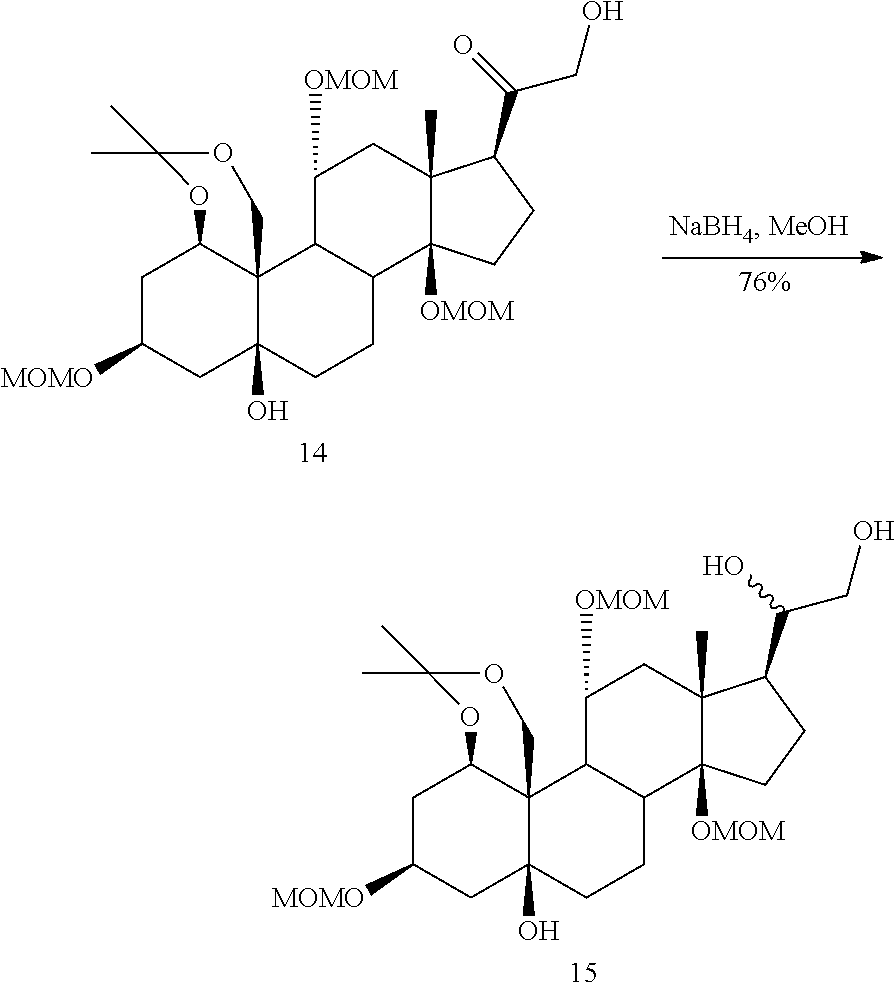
C1C([MOMO])CC2(O)C3(C1OC(C)(C)OC3)C1C(CC2)C2([OMOM])C(C)(CC1[OMOM])C(C(=O)CO)CC2.C1C([MOMO])CC2(O)C3(C1OC(C)(C)OC3)C1C(CC2)C2([OMOM])C(C)(CC1[OMOM])C(C(O)CO)CC2
